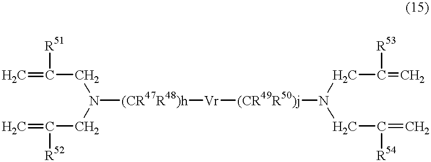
C(CN(CC([R52])=C)[(CR47R48)h][Vr][(CR49R50)j]N(CC([R53])=C)CC([R54])=C)([R51])=C
